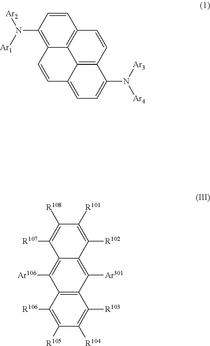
C12=C(C([R106])=C([R105])C([R104])=C1[R103])C([Ar106])=C1C(=C2[Ar301])C([R102])=C([R101])C([R108])=C1[R107].C1=CC(N([Ar1])[Ar2])=C2C3=C1C=CC1=C3C(=CC=C1N([Ar3])[Ar4])C=C2
